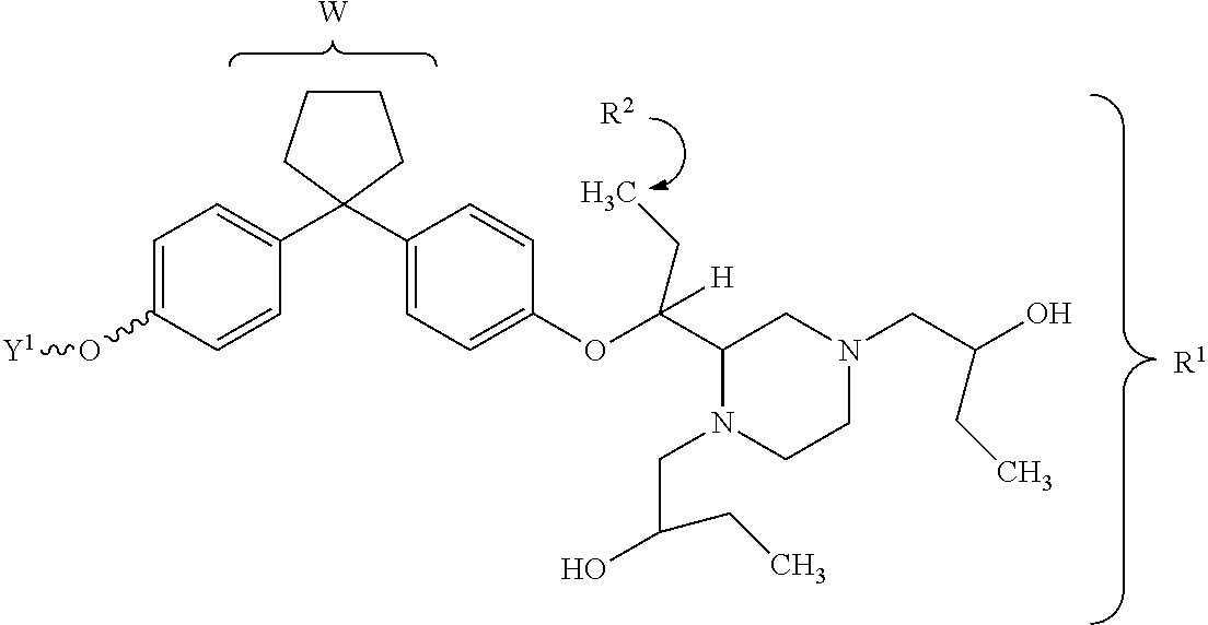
C1=C(O[Y1])C=CC(C2(C3=CC=C(OC(C4N(CC(O)CC)CCN(CC(O)CC)C4)([H])CC)C=C3)CCCC2)=C1.[R1].[R2].[W]
